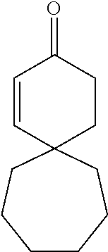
C1=CC2(CCC1=O)CCCCCC2
